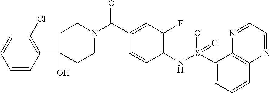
N(C1=C(F)C=C(C(N2CCC(O)(C3=C(Cl)C=CC=C3)CC2)=O)C=C1)S(C1=CC=CC2=C1N=CC=N2)(=O)=O
